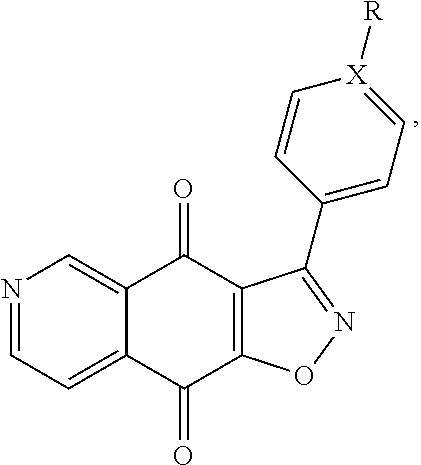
N1=CC=C2C(=C1)C(=O)C1=C(C2=O)ON=C1C1=CC=[X]([R])C=C1
